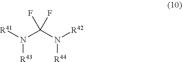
[R41]N(C(N([R42])[R44])(F)F)[R43]
